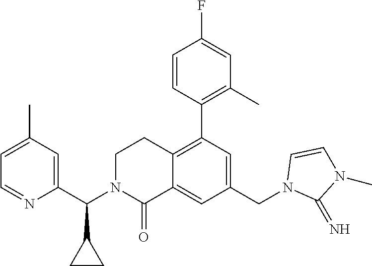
C1=C(C)C=C(C(N2CCC3=C(C4=C(C)C=C(F)C=C4)C=C(CN4C(=N)N(C)C=C4)C=C3C2=O)C2CC2)N=C1
